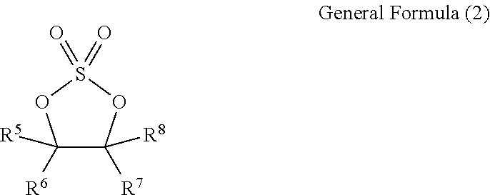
C1([R6])([R5])C([R7])([R8])OS(=O)(=O)O1
